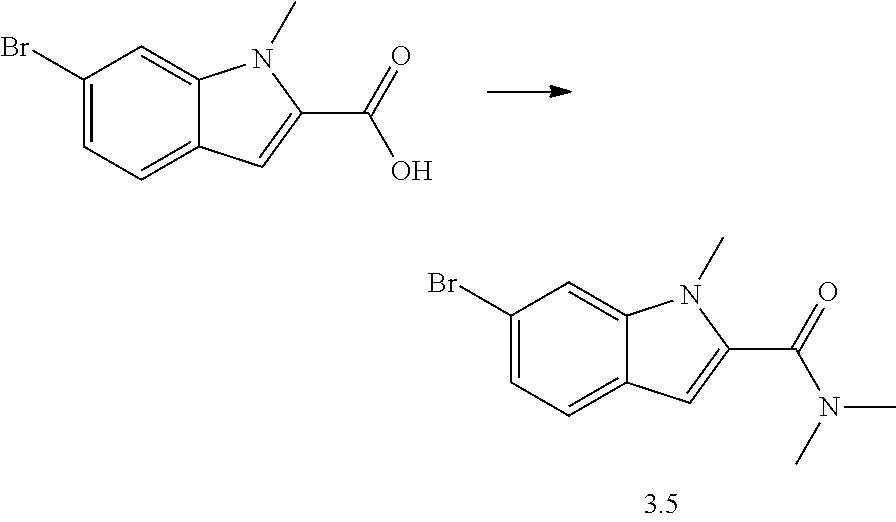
C1(Br)=CC=C2C(=C1)N(C)C(C(=O)O)=C2.C1(Br)=CC=C2C(=C1)N(C)C(C(=O)N(C)C)=C2
